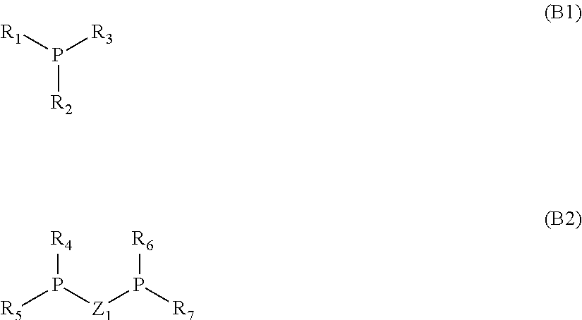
P([R2])([R1])[R3].[R4]P([Z1]P([R7])[R6])[R5]
